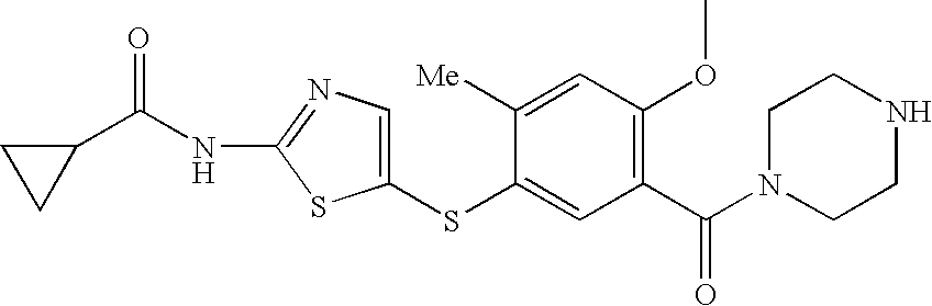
C1(SC2=CC(C(N3CCNCC3)=O)=C(OC)C=C2[Me])=CN=C(NC(C2CC2)=O)S1
